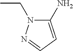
C1(N)=CC=NN1CC
